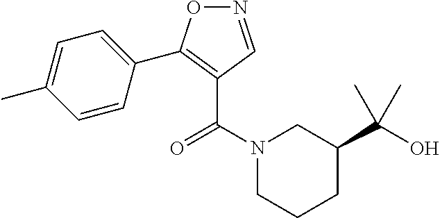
N1(C(=O)C2=C(C3=CC=C(C)C=C3)ON=C2)CCCC(C(O)(C)C)C1
